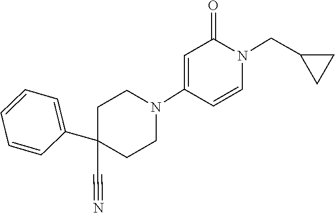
C1=CC=CC=C1C1(C#N)CCN(C2=CC(=O)N(CC3CC3)C=C2)CC1
